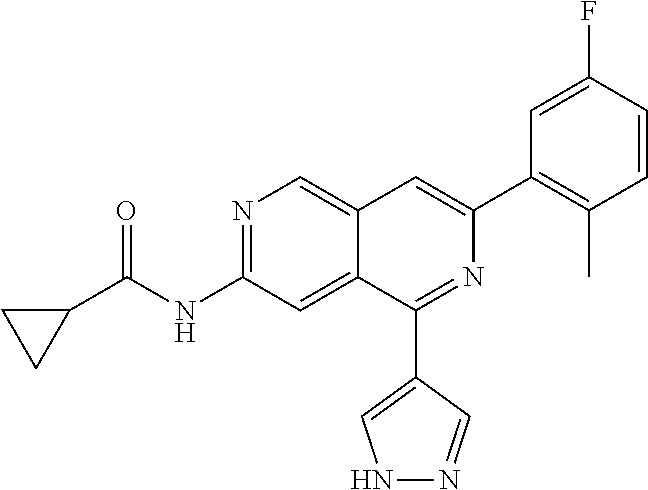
N1=C(NC(C2CC2)=O)C=C2C(=C1)C=C(C1=C(C)C=CC(F)=C1)N=C2C1=CNN=C1
